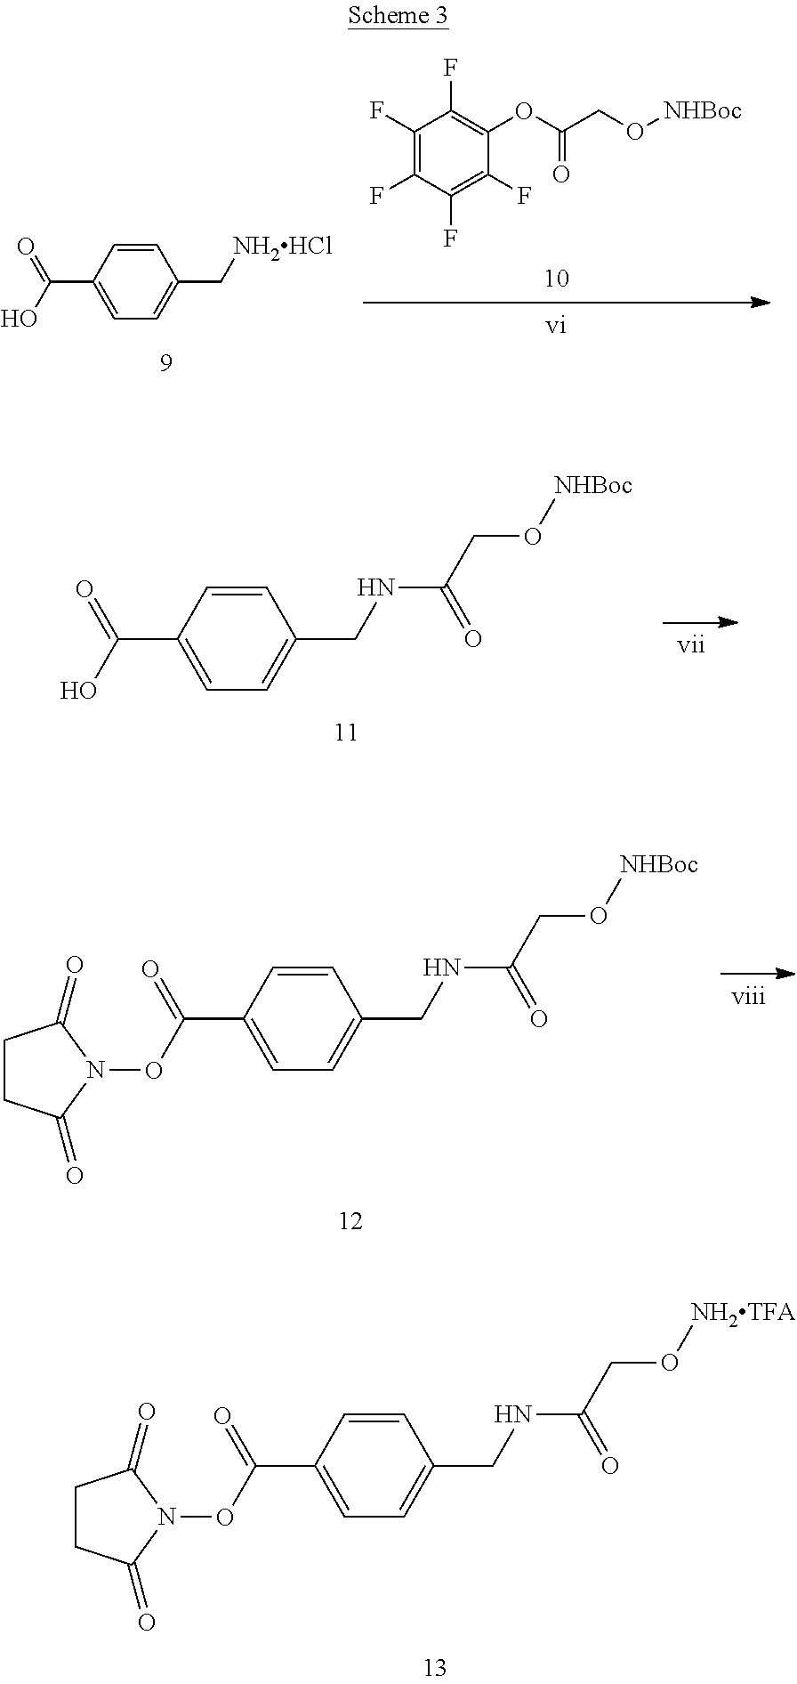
C1=C(C(O)=O)C=CC(C[NH2HCl])=C1.C1(F)=C(F)C(F)=C(F)C(OC(CO[NHBoc])=O)=C1F.C1=C(C(O)=O)C=CC(CNC(CO[NHBoc])=O)=C1.C1=C(C(ON2C(=O)CCC2=O)=O)C=CC(CNC(CO[NHBoc])=O)=C1.C1=C(C(ON2C(=O)CCC2=O)=O)C=CC(CNC(CO[NH2TFA])=O)=C1
